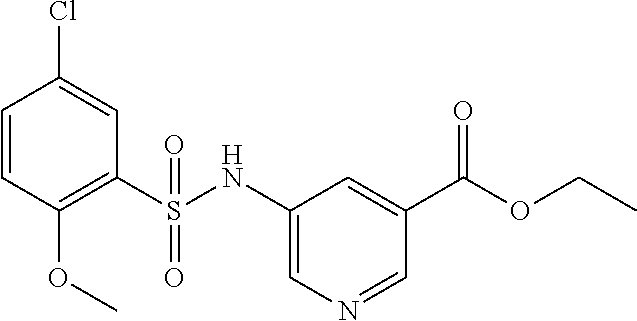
C1=CC(OC)=C(S(NC2=CN=CC(C(OCC)=O)=C2)(=O)=O)C=C1Cl
